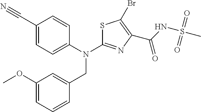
C1(C#N)=CC=C(N(C2=NC(C(NS(C)(=O)=O)=O)=C(Br)S2)CC2=CC(OC)=CC=C2)C=C1
